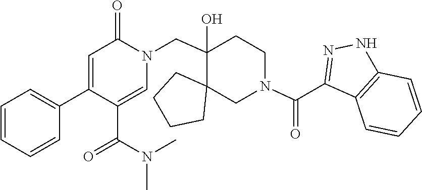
C1(C2=CC=CC=C2)=CC(=O)N(CC2(O)C3(CCCC3)CN(C(C3=NNC4=C3C=CC=C4)=O)CC2)C=C1C(N(C)C)=O
